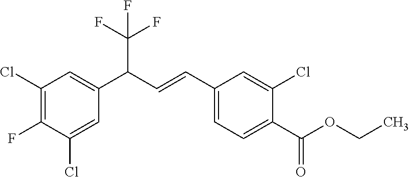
C1(Cl)=C(F)C(Cl)=CC(C(C=CC2=CC=C(C(OCC)=O)C(Cl)=C2)C(F)(F)F)=C1
